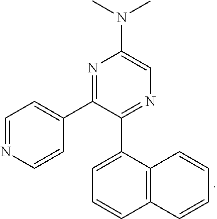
C1=NC=CC(C2=NC(N(C)C)=CN=C2C2=CC=CC3=C2C=CC=C3)=C1
